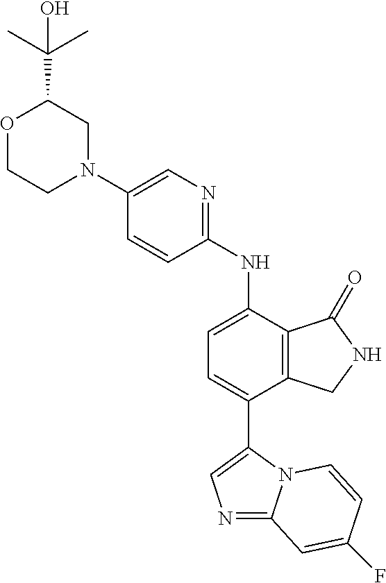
N1=C2N(C(C3=CC=C(NC4=NC=C(N5CC(C(C)(C)O)OCC5)C=C4)C4=C3CNC4=O)=C1)C=CC(F)=C2
